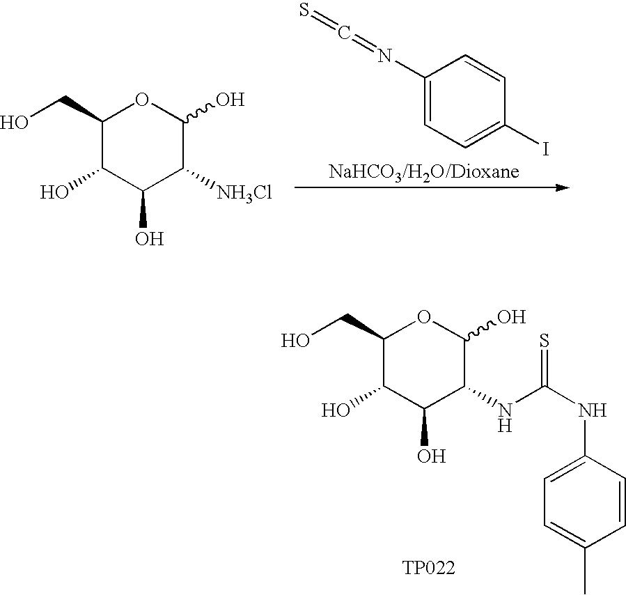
[TP022].C1(CO)C(O)C(O)C(NC(NC2=CC=C(C)C=C2)=S)C(O)O1.C1(N=C=S)=CC=C(I)C=C1.C1(CO)C(O)C(O)C([NH3Cl])C(O)O1
